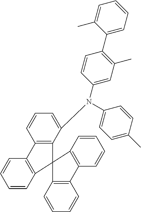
C1=CC2=C(C=C1)C1=C(C=CC=C1)C21C2=C(C=CC=C2N(C2=CC(C)=C(C3=CC=CC=C3C)C=C2)C2=CC=C(C)C=C2)C2=C1C=CC=C2
